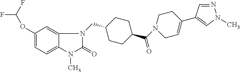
C1(OC(F)F)=CC=C2C(=C1)N(CC1CCC(C(N3CCC(C4=CN(C)N=C4)=CC3)=O)CC1)C(=O)N2C
